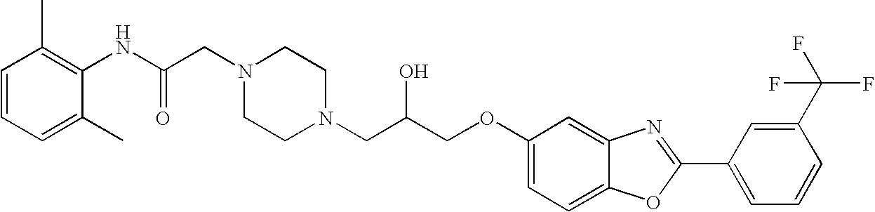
C1=CC=C(C)C(NC(CN2CCN(CC(COC3=CC=C4C(=C3)N=C(C3=CC=CC(C(F)(F)F)=C3)O4)O)CC2)=O)=C1C
